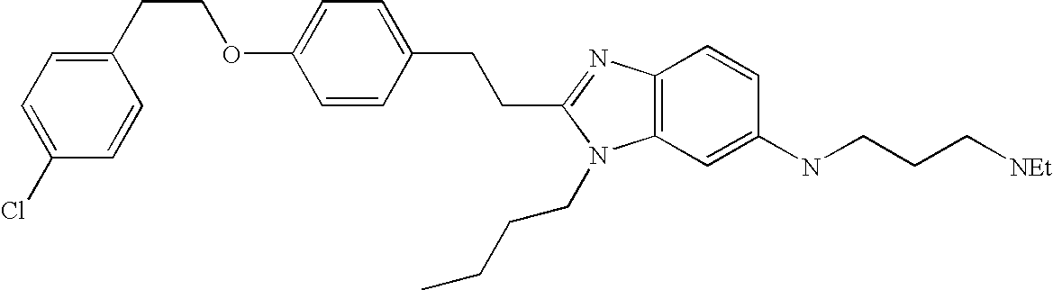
C1(CCOC2=CC=C(CCC3=NC4=C(N3CCCC)C=C(NCCC[NEt])C=C4)C=C2)=CC=C(Cl)C=C1
